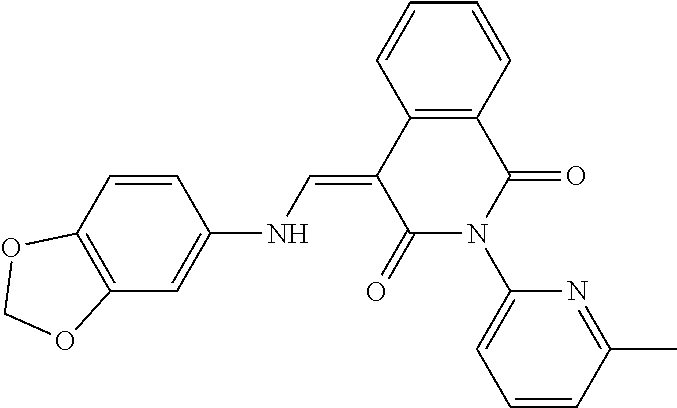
C(=C1C(=O)N(C2=CC=CC(C)=N2)C(=O)C2=C1C=CC=C2)NC1=CC2=C(C=C1)OCO2
